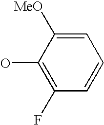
OC1=C(F)C=CC=C1[MeO]
